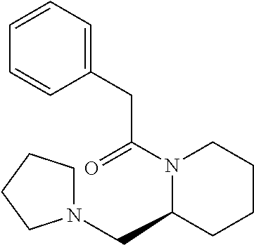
C1(CC(N2C(CN3CCCC3)CCCC2)=O)=CC=CC=C1
